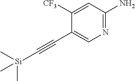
N1=C(N)C=C([CF3])C(C#C[Si](C)(C)C)=C1
